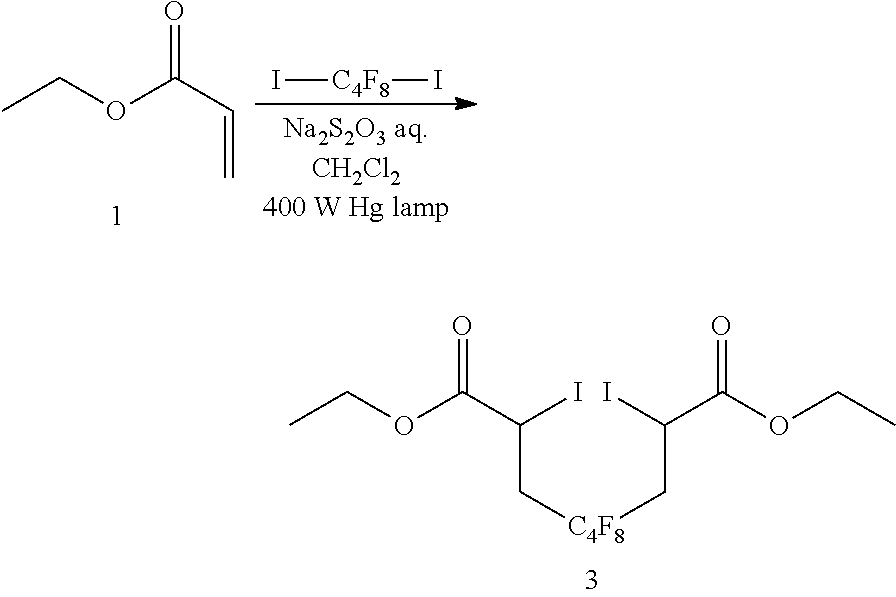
CCOC(C=C)=O.I[C4F8]I.CCOC(=O)C(I)C[C4F8]CC(C(OCC)=O)I
